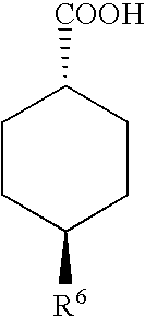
C1CC([R6])CCC1[COOH]
